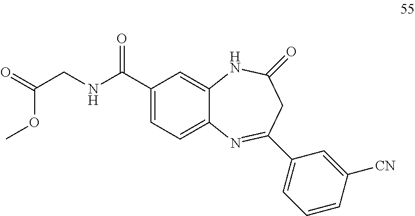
O(C(=O)CNC(C1=CC=C2C(=C1)NC(=O)CC(C1=CC=CC([CN])=C1)=N2)=O)C
